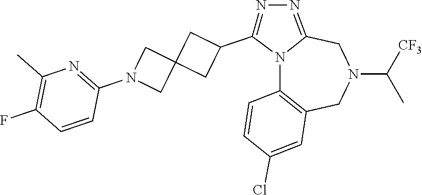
N12C3=C(CN(C([CF3])C)CC1=NN=C2C1CC2(C1)CN(C1=NC(C)=C(F)C=C1)C2)C=C(Cl)C=C3
